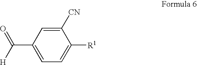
C1(C([H])=O)=CC=C([R1])C([CN])=C1
